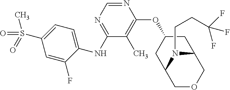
C1=C(F)C(NC2=NC=NC(OC3CC4COCC(C3)N4CCC(F)(F)F)=C2C)=CC=C1S(=O)(C)=O
